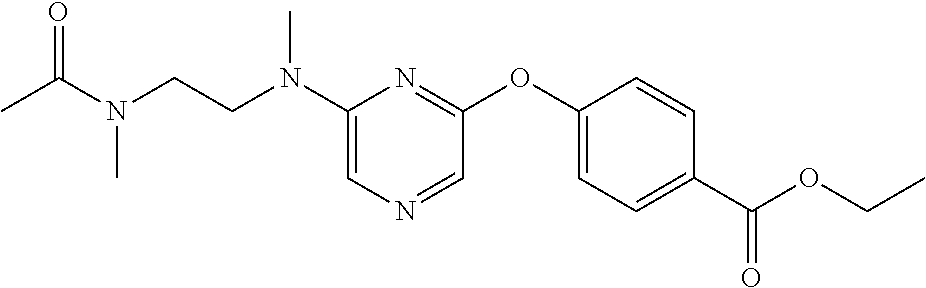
C1(N(CCN(C(C)=O)C)C)=CN=CC(OC2=CC=C(C(OCC)=O)C=C2)=N1
